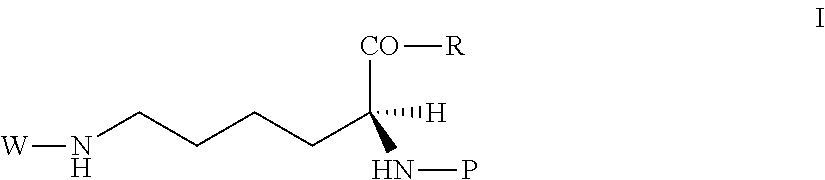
[W]NCCCCC(NP)([H])[CO][R]
